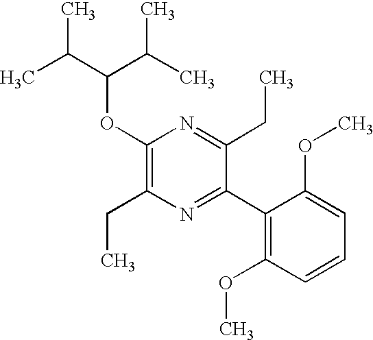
C1(OC(C(C)C)C(C)C)=C(CC)N=C(C2=C(OC)C=CC=C2OC)C(CC)=N1
